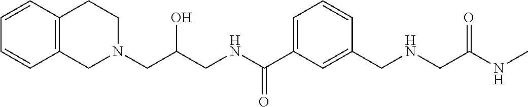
C1(CNCC(NC)=O)=CC(C(NCC(CN2CCC3=C(C2)C=CC=C3)O)=O)=CC=C1
